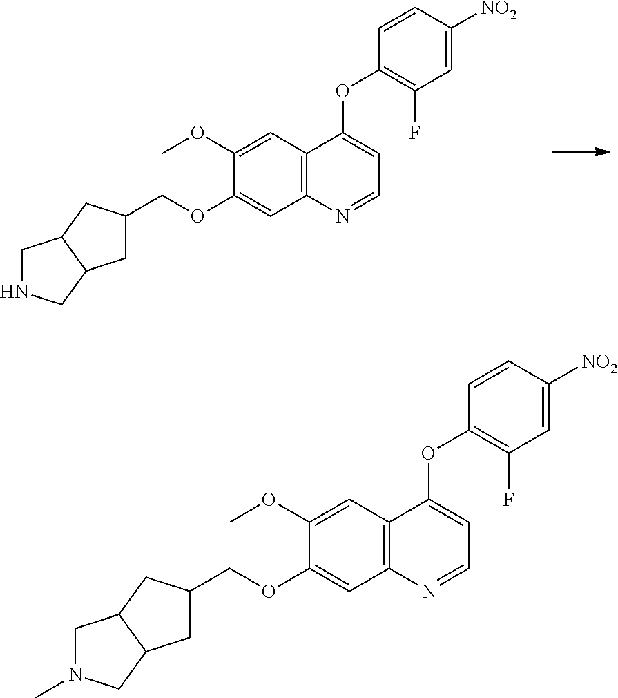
C1(OCC2CC3C(C2)CNC3)=CC2=C(C=C1OC)C(OC1=C(F)C=C([NO2])C=C1)=CC=N2.C1(OCC2CC3C(C2)CN(C)C3)=CC2=C(C=C1OC)C(OC1=C(F)C=C([NO2])C=C1)=CC=N2
